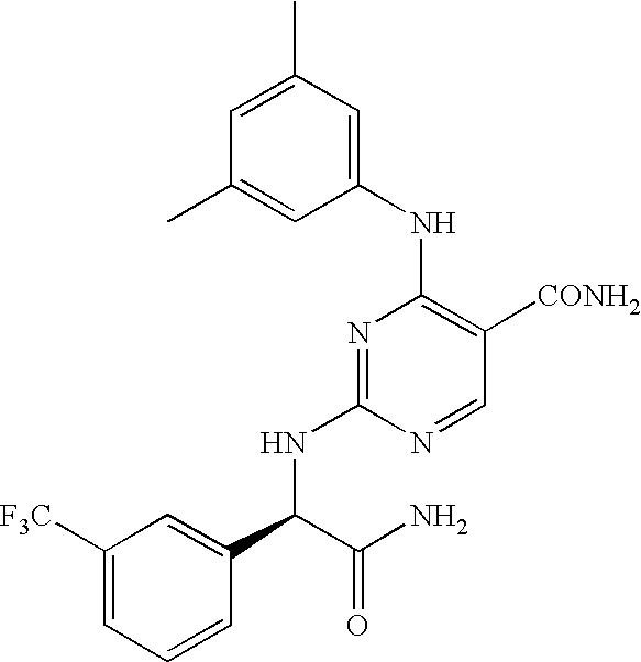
C1=C(C)C=C(NC2=C([CONH2])C=NC(NC(C3=CC([F3C])=CC=C3)C(N)=O)=N2)C=C1C
